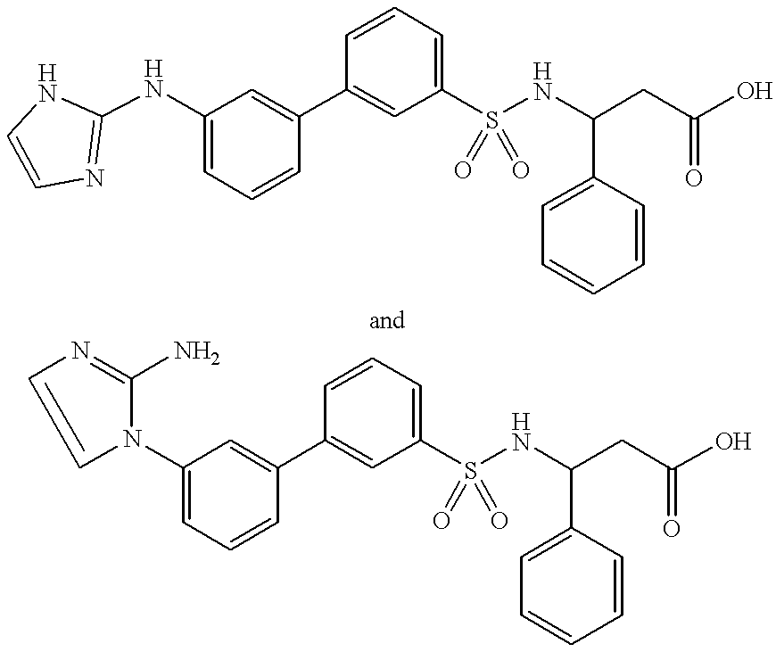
C1=C(NC2=NC=CN2)C=C(C2=CC(S(NC(C3=CC=CC=C3)CC(=O)O)(=O)=O)=CC=C2)C=C1.C1=C(N2C=CN=C2N)C=C(C2=CC(S(NC(C3=CC=CC=C3)CC(=O)O)(=O)=O)=CC=C2)C=C1
